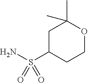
NS(C1CCOC(C)(C)C1)(=O)=O
